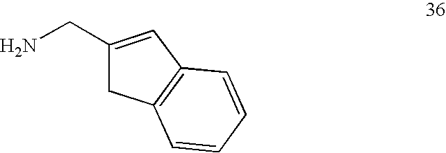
C1(CN)=CC2=C(C1)C=CC=C2
